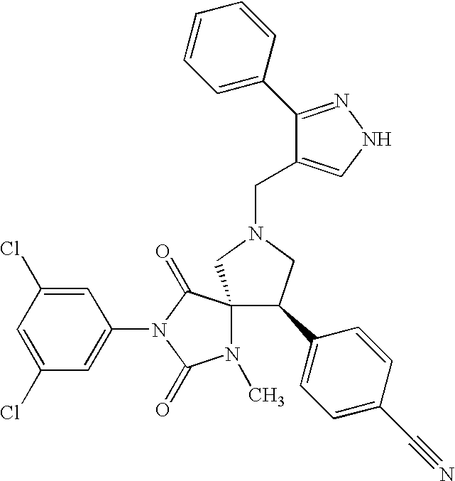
C1=C(Cl)C=C(N2C(=O)C3(N(C)C2=O)C(C2=CC=C(C#N)C=C2)CN(CC2=CNN=C2C2=CC=CC=C2)C3)C=C1Cl
